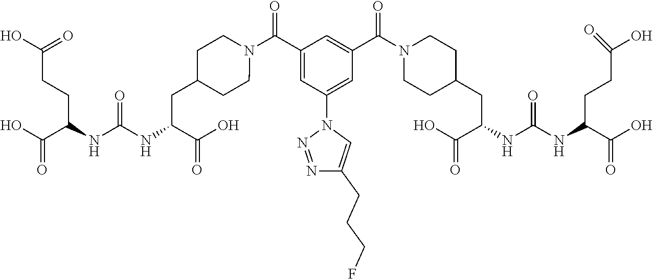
C1=C(C(=O)N2CCC(CC(C(O)=O)NC(NC(C(O)=O)CCC(O)=O)=O)CC2)C=C(N2N=NC(CCCF)=C2)C=C1C(N1CCC(CC(C(=O)O)NC(NC(C(O)=O)CCC(O)=O)=O)CC1)=O
